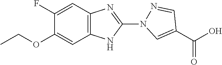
C12=C(C=C(F)C(OCC)=C1)N=C(N1N=CC(C(O)=O)=C1)N2
